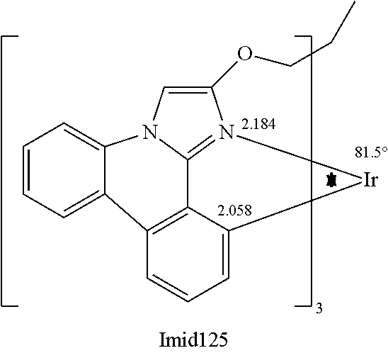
C1=CC=C2C3=C4C5=N(C(OCCC)=CN5C2=C1)[Ir]C4=CC=C3
